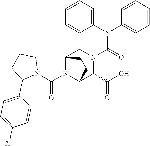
C(N1C2C(C(O)=O)N(C(N(C3=CC=CC=C3)C3=CC=CC=C3)=O)CC1CC2)(N1CCCC1C1=CC=C(Cl)C=C1)=O
